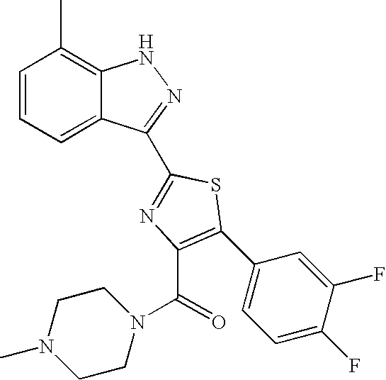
C1=CC=C2C(=C1C)NN=C2C1=NC(C(N2CCN(C)CC2)=O)=C(C2=CC=C(F)C(F)=C2)S1
